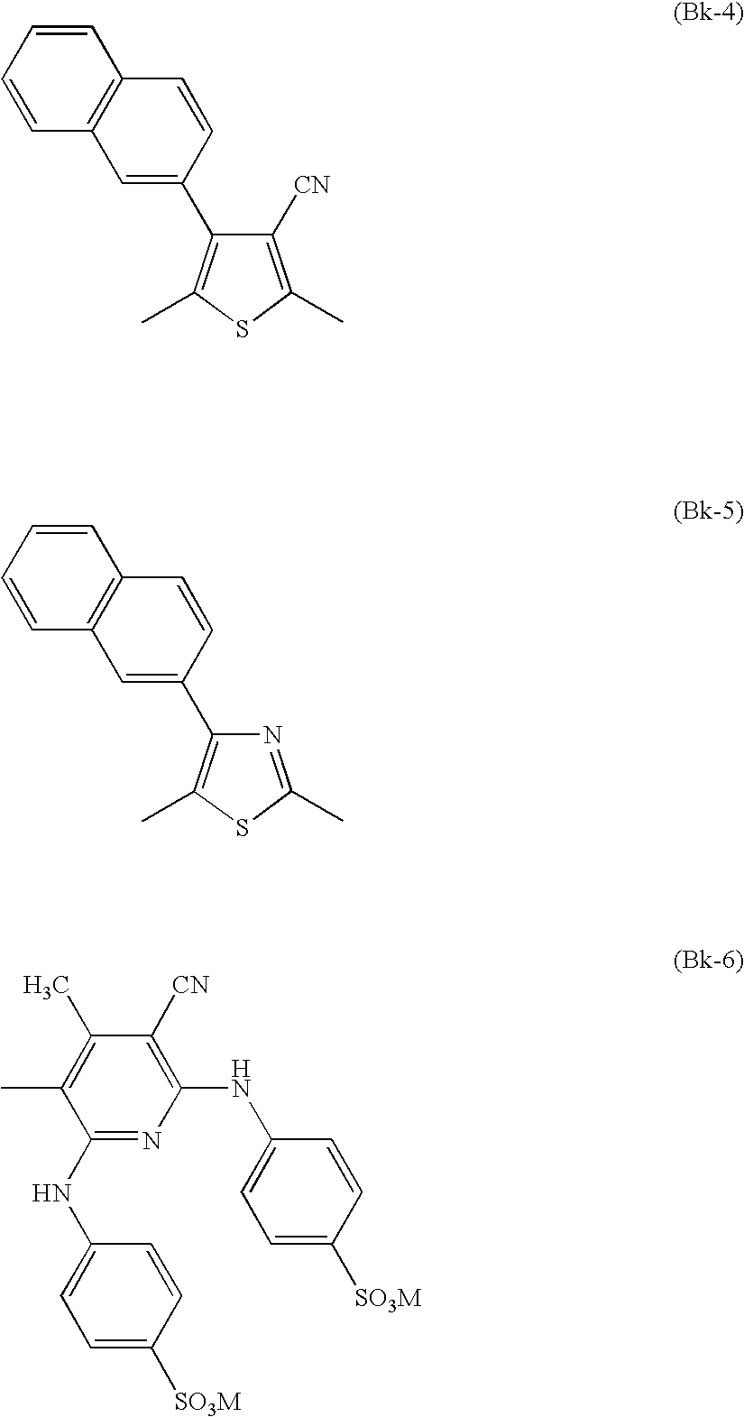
C1(C)=C(C)C(NC2=CC=C([SO3M])C=C2)=NC(NC2=CC=C([SO3M])C=C2)=C1[CN].C1=CC2=C(C=C(C3=C(C)SC(C)=C3[CN])C=C2)C=C1.C1=CC2=C(C=C(C3=C(C)SC(C)=N3)C=C2)C=C1
